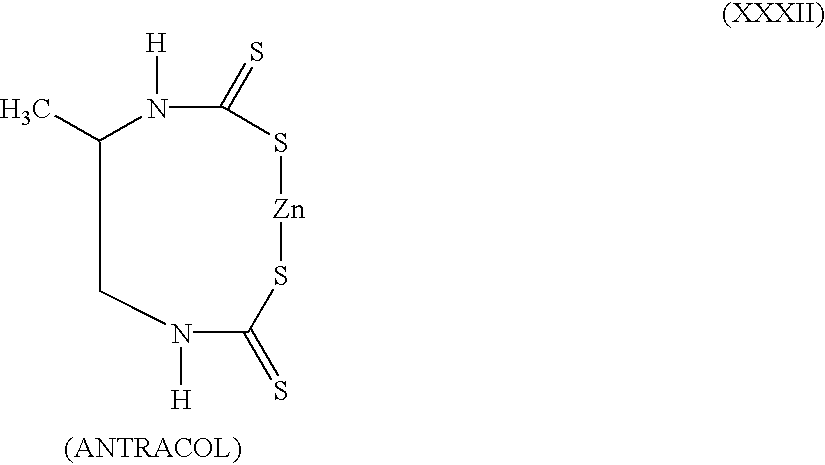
CC1N([H])C(=S)S[Zn]SC(=S)N([H])C1
